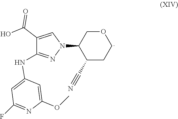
OC(C1=CN(C2COCCC2C#N)N=C1NC1=CC(F)=NC(OC)=C1)=O
